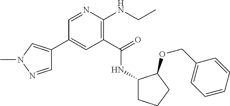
C1(C2=CN(C)N=C2)=CC(C(=O)NC2CCCC2OCC2=CC=CC=C2)=C(NCC)N=C1
